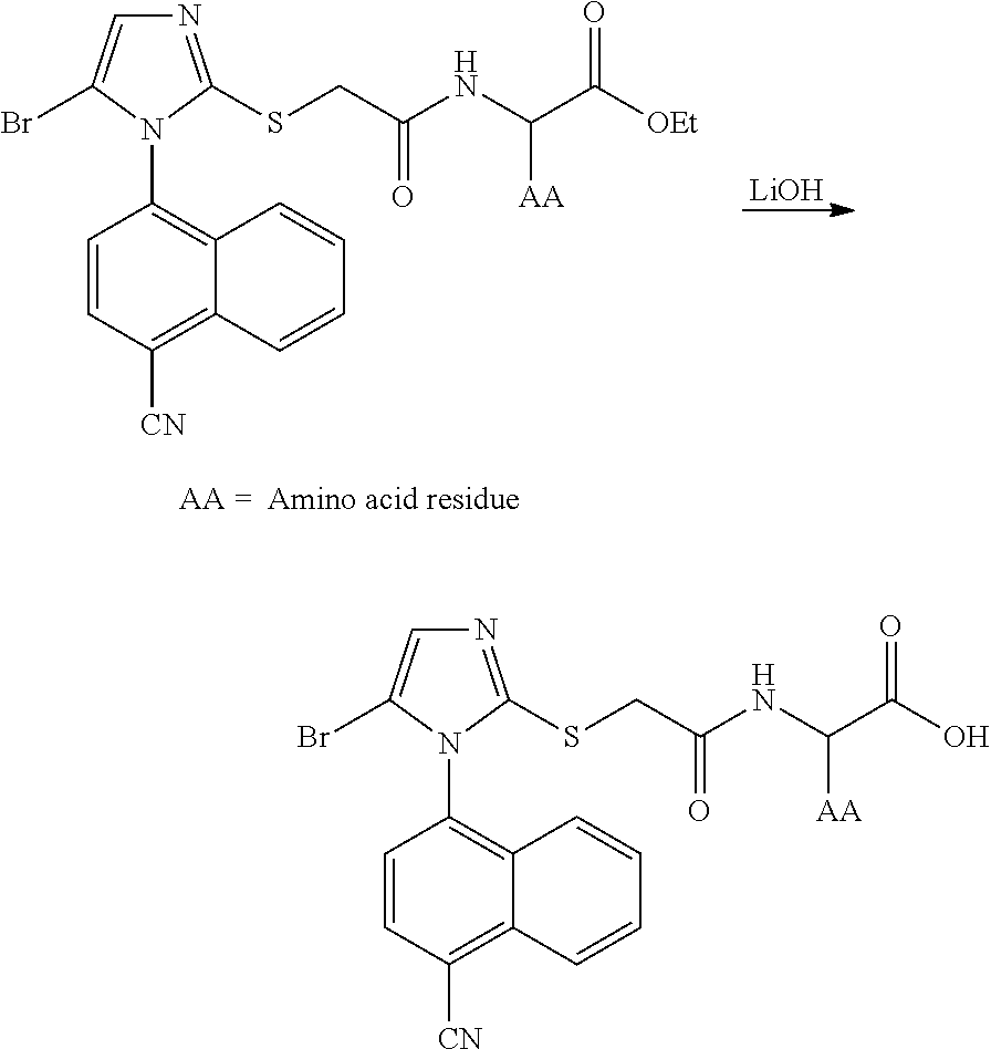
C1=CC([CN])=C2C(=C1N1C(SCC(NC(C(O)=O)[AA])=O)=NC=C1Br)C=CC=C2.C1=CC([CN])=C2C(=C1N1C(SCC(NC(C([OEt])=O)[AA])=O)=NC=C1Br)C=CC=C2.[LiOH]
